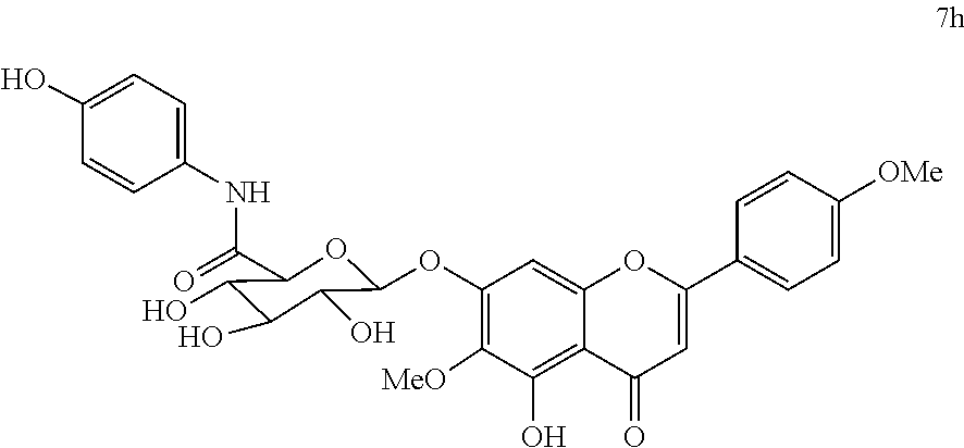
C1(O)=CC=C(NC(=O)C2OC(OC3=C([MeO])C(O)=C4C(=C3)OC(C3=CC=C([OMe])C=C3)=CC4=O)C(O)C(O)C2O)C=C1
